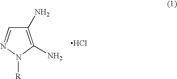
C1(N)=C(N)N([R])N=C1.Cl
